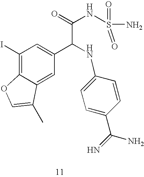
C1(I)=C2C(=CC(C(NC3=CC=C(C(=N)N)C=C3)C(=O)NS(=O)(=O)N)=C1)C(C)=CO2
